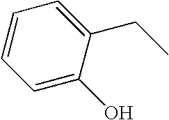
C1=C(O)C(CC)=CC=C1
